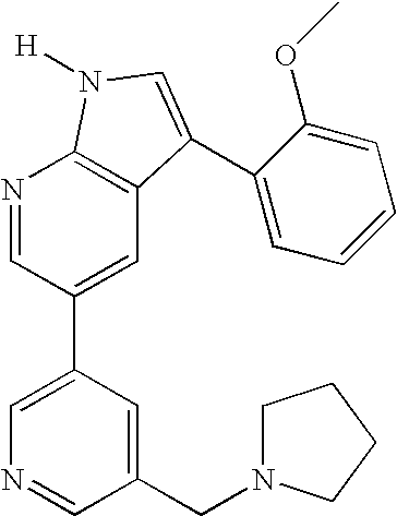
C1(CN2CCCC2)=CC(C2=CC3=C(N=C2)N([H])C=C3C2=CC=CC=C2OC)=CN=C1
